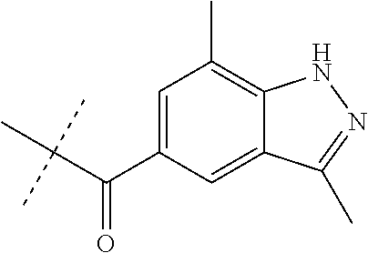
C(C(C1=CC(C)=C2C(=C1)C(C)=NN2)=O)(C)(C)C
